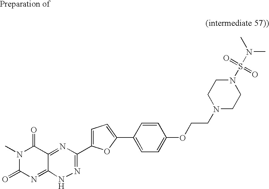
C1(=O)N(C)C(=O)N=C2C1=NC(C1=CC=C(C3=CC=C(OCCN4CCN(S(=O)(=O)N(C)C)CC4)C=C3)O1)=NN2
